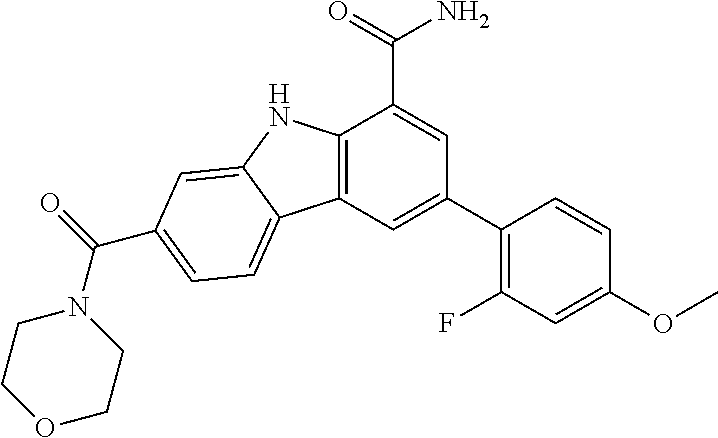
C12=C(C=C(C3=C(F)C=C(OC)C=C3)C=C1C(N)=O)C1=CC=C(C(N3CCOCC3)=O)C=C1N2
